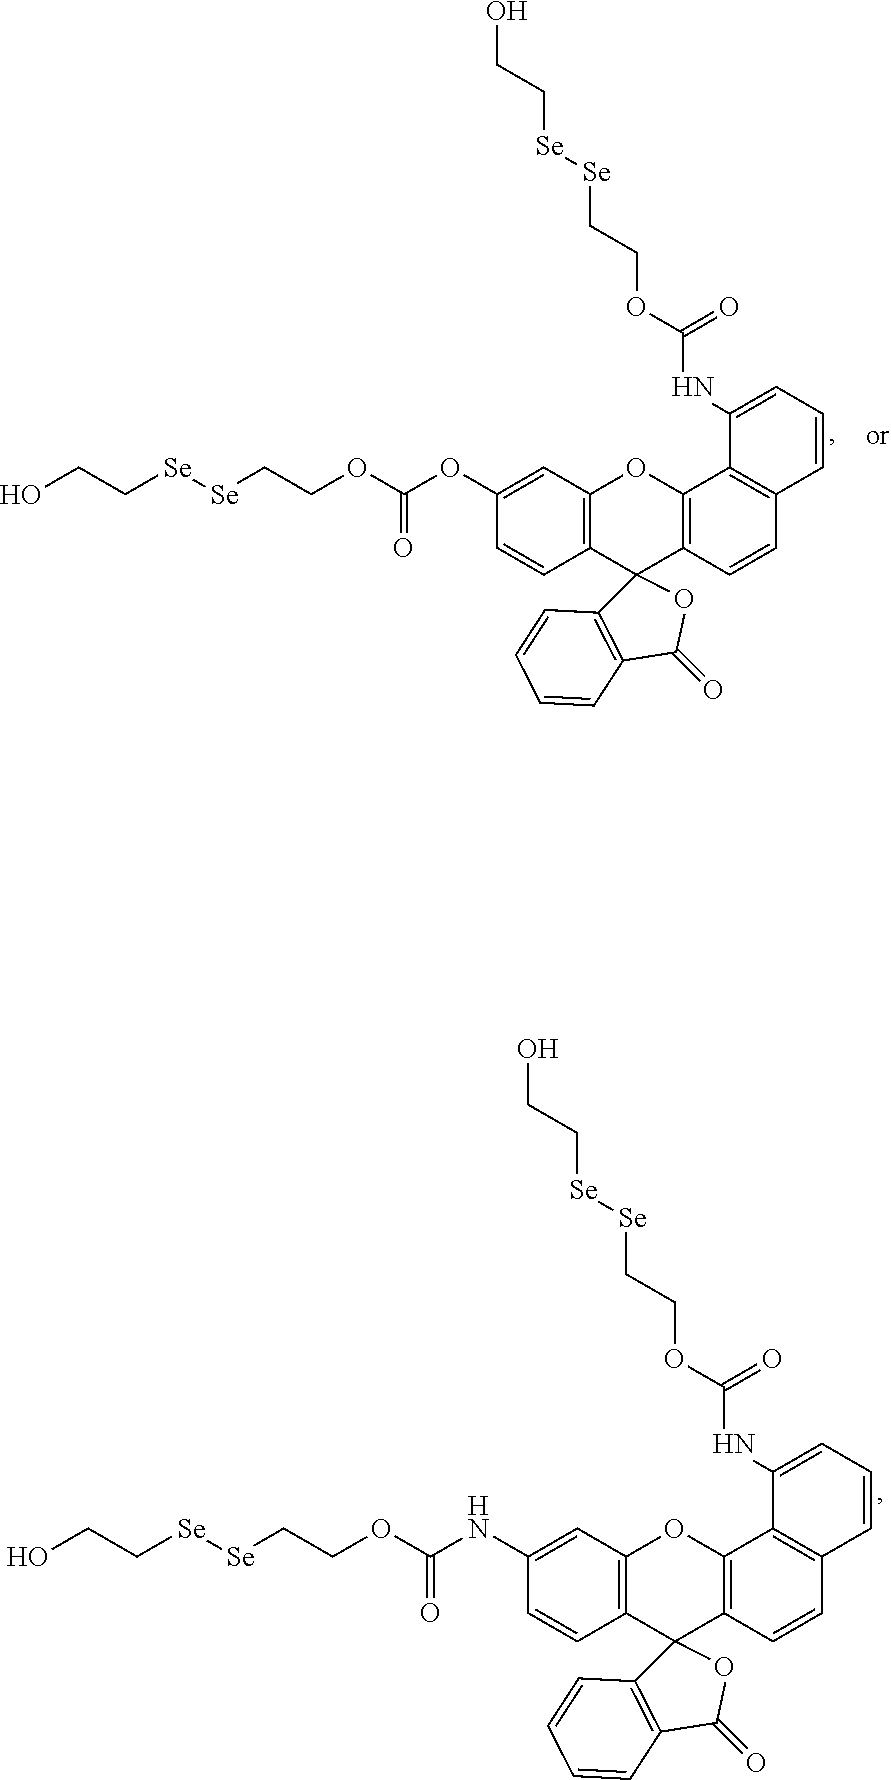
C12(C3=C(OC4=C1C=CC(NC(OCC[Se][Se]CCO)=O)=C4)C1=C(C=C3)C=CC=C1NC(OCC[Se][Se]CCO)=O)C1=C(C(=O)O2)C=CC=C1.C12(C3=C(OC4=C1C=CC(OC(OCC[Se][Se]CCO)=O)=C4)C1=C(C=C3)C=CC=C1NC(OCC[Se][Se]CCO)=O)C1=C(C(=O)O2)C=CC=C1
